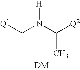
[Q1]CN(C([Q2])C)[H].[DM]
